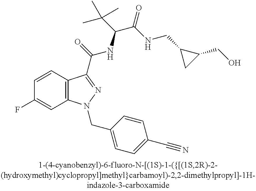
C1=CC2=C(C=C1F)N(CC1=CC=C(C#N)C=C1)N=C2C(=O)NC(C(C)(C)C)C(=O)NCC1CC1CO
